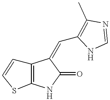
C12=C(NC(=O)C1=CC1=C(C)N=CN1)SC=C2
